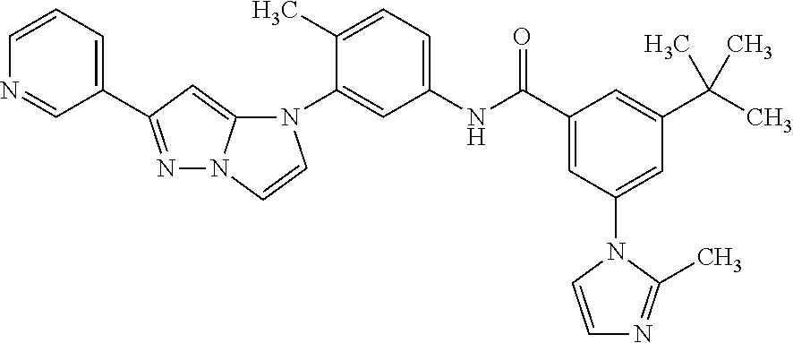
C1(C2=NN3C(=C2)N(C2=CC(NC(C4=CC(N5C(C)=NC=C5)=CC(C(C)(C)C)=C4)=O)=CC=C2C)C=C3)=CC=CN=C1
